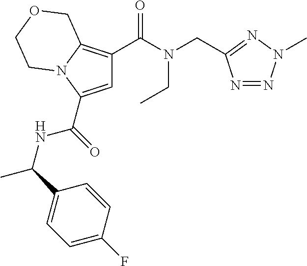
C(=O)(C1=CC(C(N(CC2=NN(C)N=N2)CC)=O)=C2N1CCOC2)NC(C1=CC=C(F)C=C1)C
